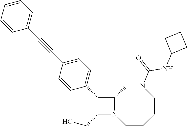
C1(CO)N2C(C1C1=CC=C(C#CC3=CC=CC=C3)C=C1)CN(C(=O)NC1CCC1)CCCC2
